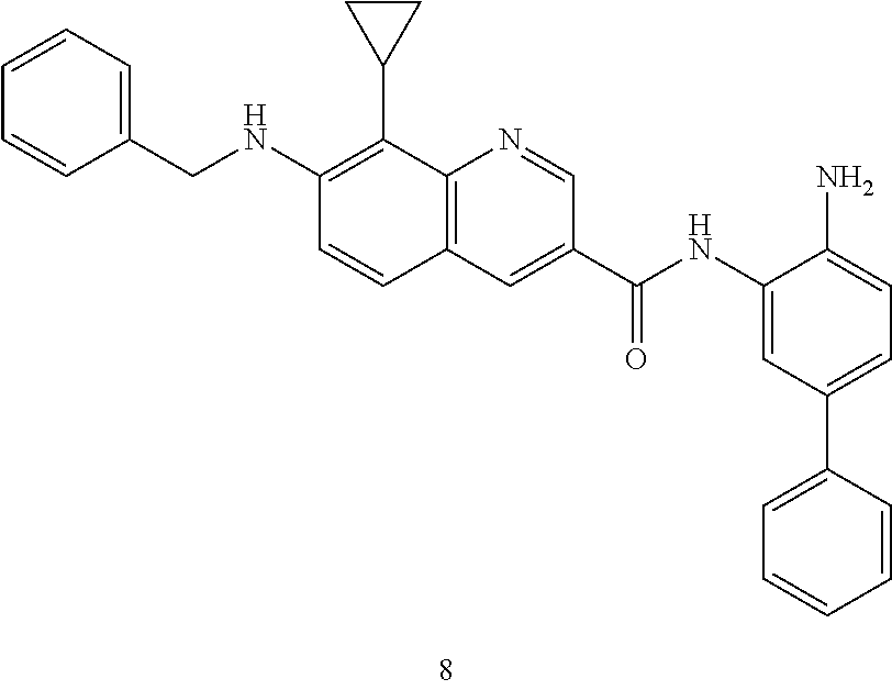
C(C1=CC=CC=C1)NC1=C(C2CC2)C2=C(C=C1)C=C(C(NC1=CC(C3=CC=CC=C3)=CC=C1N)=O)C=N2
